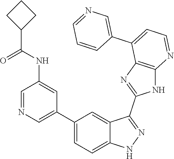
C1=NC=C(C2=CC=C3C(=C2)C(C2=NC4=C(N2)N=CC=C4C2=CN=CC=C2)=NN3)C=C1NC(=O)C1CCC1
